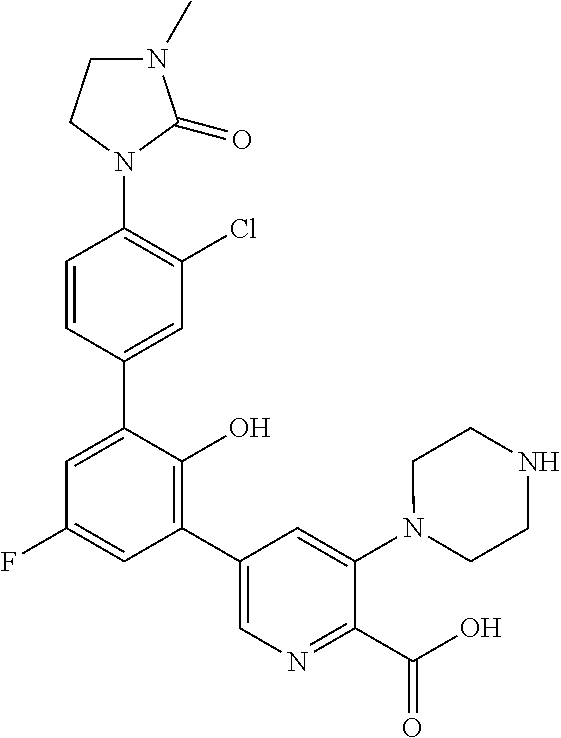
C1=CC(C2=CC(F)=CC(C3=CN=C(C(O)=O)C(N4CCNCC4)=C3)=C2O)=CC(Cl)=C1N1C(=O)N(C)CC1
